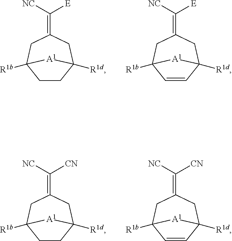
C(=C1CC2([R1b])CCC([R1d])(C1)[A1]2)([NC])[E].C(=C1CC2([R1b])C=CC([R1d])(C1)[A1]2)([NC])[E].C(=C1CC2([R1b])CCC([R1d])(C1)[A1]2)([NC])[CN].C(=C1CC2([R1b])C=CC([R1d])(C1)[A1]2)([NC])[CN]
